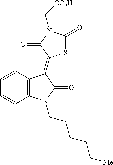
C12=C(C=CC=C1)C(=C1SC(=O)N(C[CO2H])C1=O)C(=O)N2CCCCC[Me]
